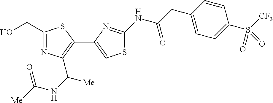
C1(CO)=NC(C(NC(=O)[Me])[Me])=C(C2=CSC(NC(CC3=CC=C(S([CF3])(=O)=O)C=C3)=O)=N2)S1
